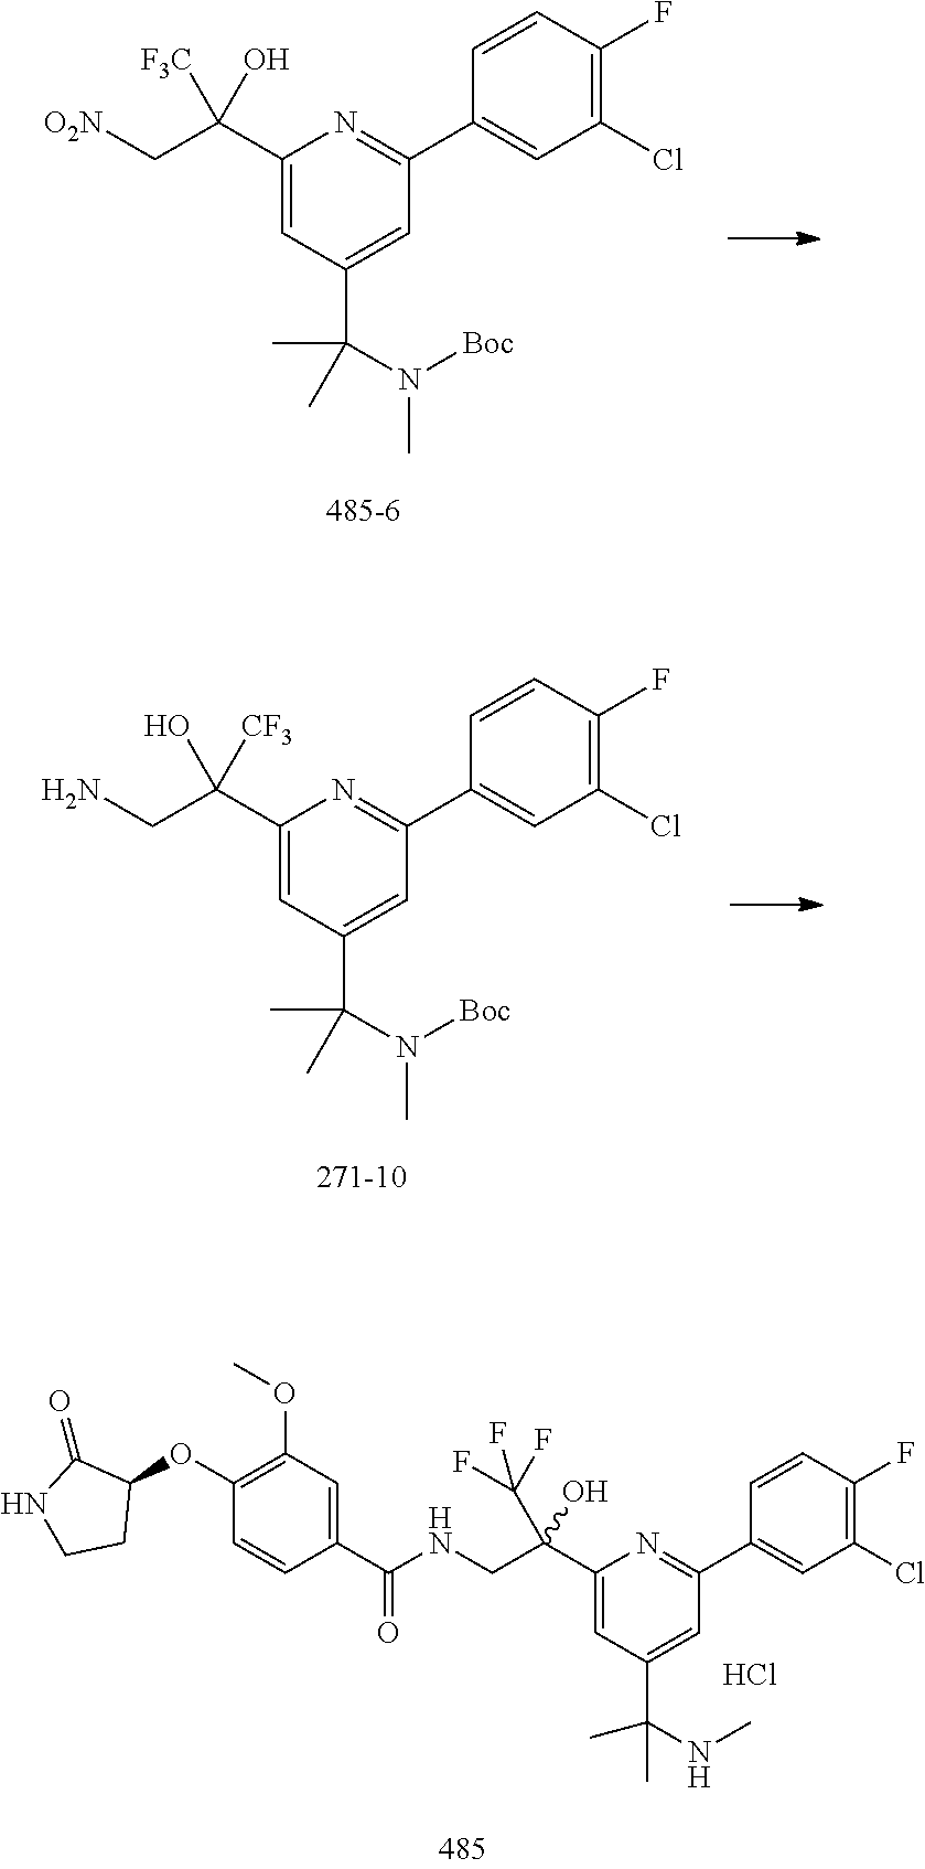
C1(C(C[O2N])(O)[F3C])=CC(C(N([Boc])C)(C)C)=CC(C2=CC(Cl)=C(F)C=C2)=N1.C1(C(CN)([CF3])O)=CC(C(N([Boc])C)(C)C)=CC(C2=CC(Cl)=C(F)C=C2)=N1.C1(C(=O)NCC(C2=CC(C(C)(C)NC)=CC(C3=CC(Cl)=C(F)C=C3)=N2)(O)C(F)(F)F)=CC(OC)=C(OC2C(=O)NCC2)C=C1.Cl
